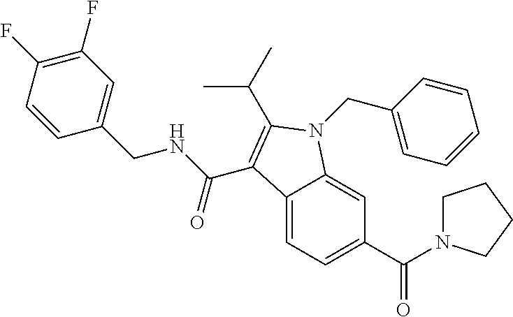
C1(F)=C(F)C=CC(CNC(=O)C2=C(C(C)C)N(CC3=CC=CC=C3)C3=CC(C(=O)N4CCCC4)=CC=C32)=C1
